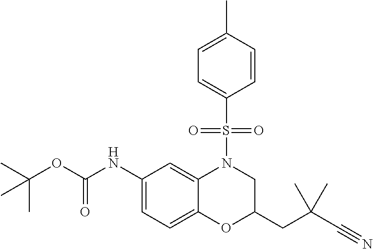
C1(NC(OC(C)(C)C)=O)=CC=C2C(=C1)N(S(C1=CC=C(C)C=C1)(=O)=O)CC(CC(C#N)(C)C)O2
